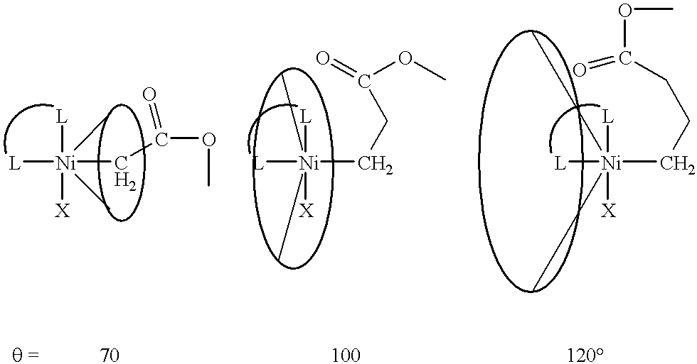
[L][Ni](CC(OC)=O)([L])([X])(C)C.[L][Ni](CCC(OC)=O)([L])([X])(C)C.[L][Ni](CCCC(=O)OC)([L])([X])(C)C
